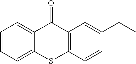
C1=CC=C2C(=C1)C(=O)C1=C(S2)C=CC(C(C)C)=C1
